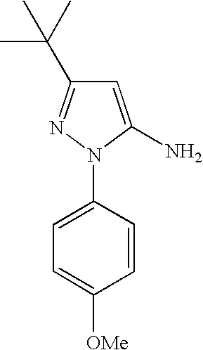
C1=CC(N2C(N)=CC(C(C)(C)C)=N2)=CC=C1[OMe]
